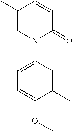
C1=C(C)C=CC(=O)N1C1=CC=C(OC)C(C)=C1
